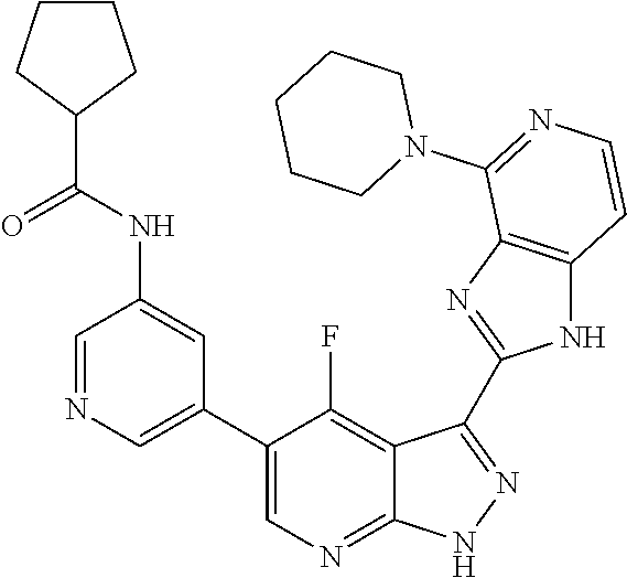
C1=NC=C(C2=CN=C3C(=C2F)C(C2=NC4=C(N2)C=CN=C4N2CCCCC2)=N[N H]3)C=C1NC(C1CCCC1)=O
